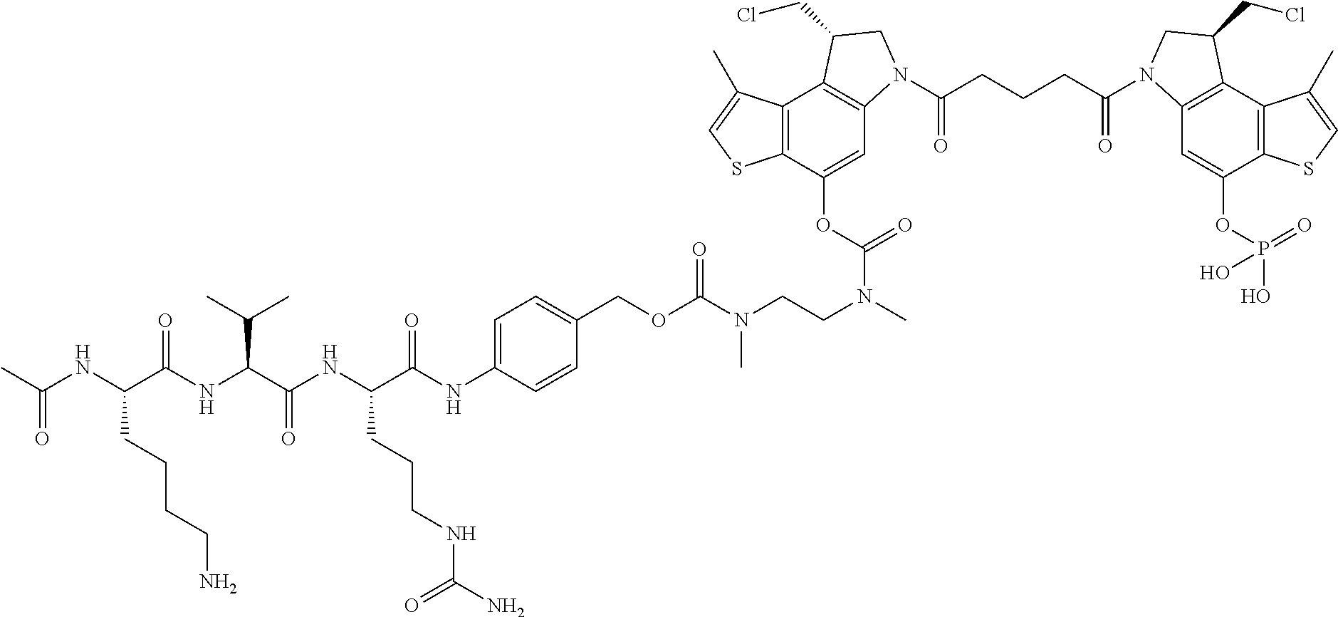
CC(NC(C(NC(C(NC(C(NC1=CC=C(COC(N(CCN(C)C(OC2=CC3=C(C4=C2SC=C4C)C(CCl)CN3C(CCCC(=O)N2C3=C(C4=C(C(OP(O)(=O)O)=C3)SC=C4C)C(CCl)C2)=O)=O)C)=O)C=C1)=O)CCCNC(N)=O)=O)C(C)C)=O)CCCCN)=O
